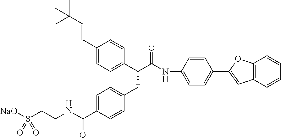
C(C1=CC=C(C(C(NC2=CC=C(C3=CC4=C(C=CC=C4)O3)C=C2)=O)CC2=CC=C(C(NCCS([NaO])(=O)=O)=O)C=C2)C=C1)=CC(C)(C)C
